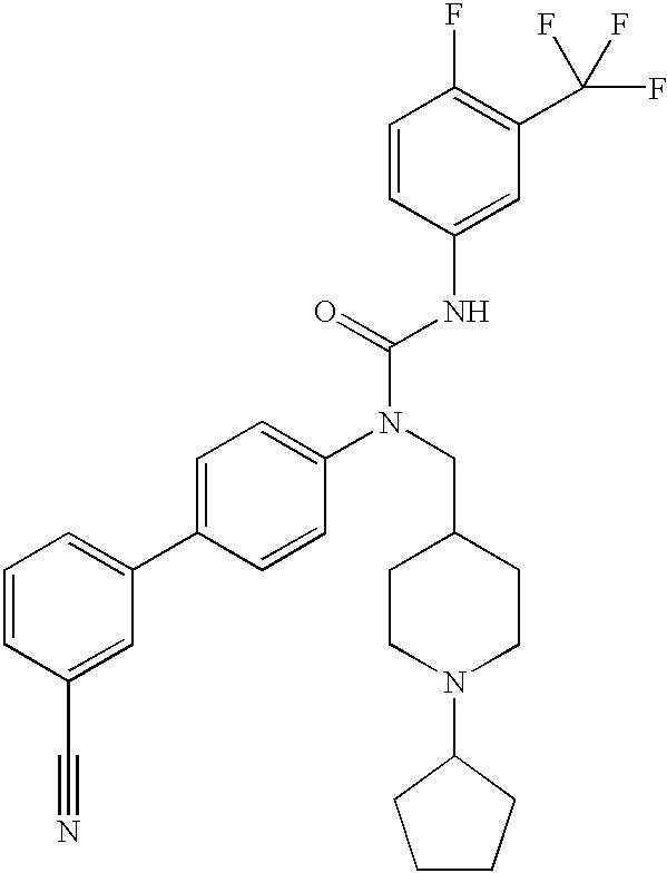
C1=CC(C#N)=CC(C2=CC=C(N(CC3CCN(C4CCCC4)CC3)C(=O)NC3=CC(C(F)(F)F)=C(F)C=C3)C=C2)=C1
